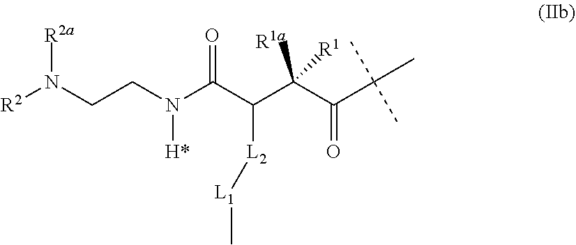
[R2]N(CCN([H*])C(C(C(C(C(C)(C)C)=O)([R1a])[R1])[L2][L1]C)=O)[R2a]
